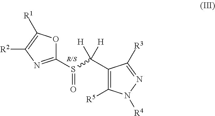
C1(S(=O)C(C2=C([R5])N([R4])N=C2[R3])([H])[H])=NC([R2])=C([R1])O1
